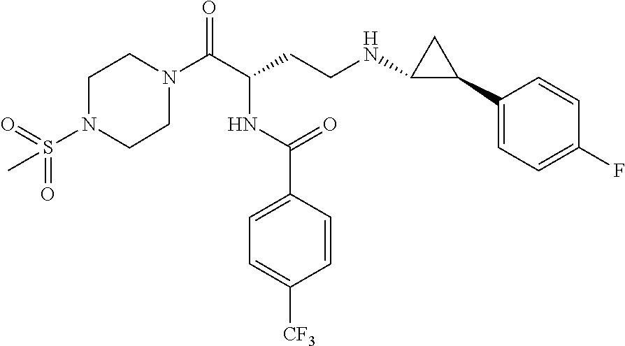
C1N(C(C(CCNC2C(C3=CC=C(F)C=C3)C2)NC(C2=CC=C([CF3])C=C2)=O)=O)CCN(S(=O)(=O)C)C1
